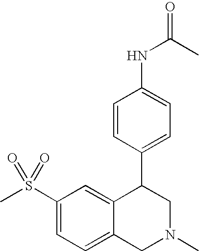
C1=CC(C2C3=CC(S(C)(=O)=O)=CC=C3CN(C)C2)=CC=C1NC(C)=O
